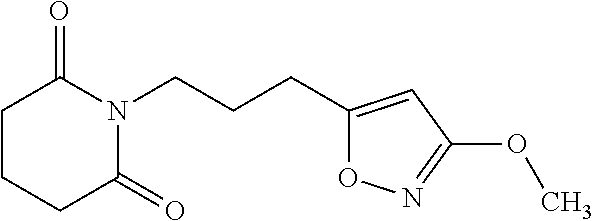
C(CN1C(=O)CCCC1=O)CC1=CC(OC)=NO1
